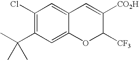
C1(Cl)=C(C(C)(C)C)C=C2C(=C1)C=C([CO2H])C([CF3])O2
